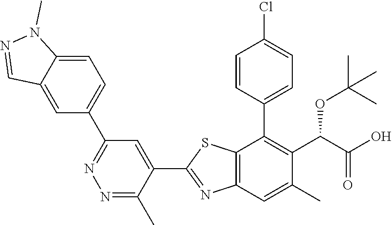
C1(C2=NC3=C(S2)C(C2=CC=C(Cl)C=C2)=C(C(OC(C)(C)C)C(=O)O)C(C)=C3)=CC(C2=CC=C3C(=C2)C=NN3C)=NN=C1C
